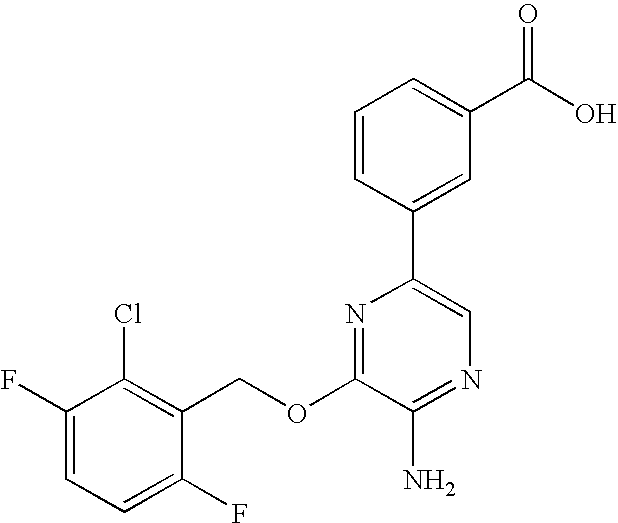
C1(OCC2=C(Cl)C(F)=CC=C2F)=NC(C2=CC(C(O)=O)=CC=C2)=CN=C1N
